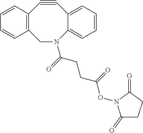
C12=C(CN(C(CCC(ON3C(=O)CCC3=O)=O)=O)C3=CC=CC=C3C#C1)C=CC=C2
